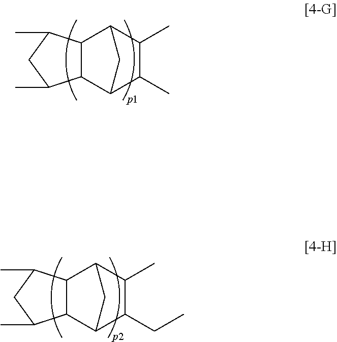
C12C3C(C)C(C)C(C1C(C)CC2C)C3.C12C3C(CC)C(C)C(C1C(C)CC2C)C3
